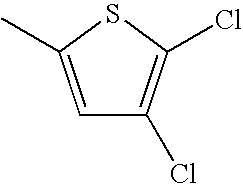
C1=C(C)SC(Cl)=C1Cl
